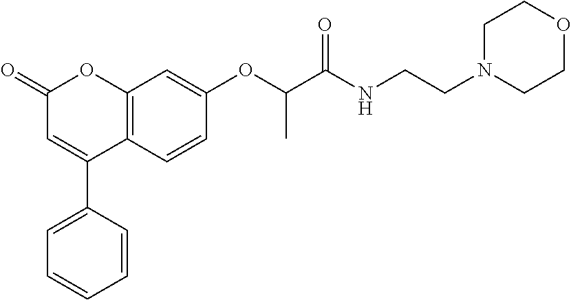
C12=C(C=CC(OC(C(NCCN3CCOCC3)=O)C)=C1)C(C1=CC=CC=C1)=CC(=O)O2
